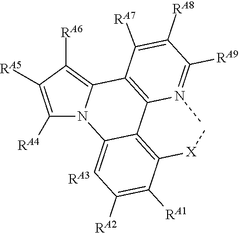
C12=C([RA6])C([RA5])=C([RA4])N1C1=CC([RA2])=C([RA1])C([X]C)=C1C1=C2C([RA7])=C([RA8])C([RA9])=N1C.[RA3]
